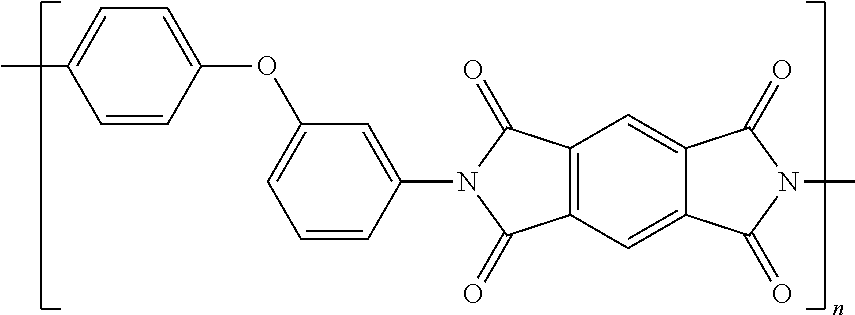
C1=CC(OC2=CC=CC(N3C(=O)C4=C(C3=O)C=C3C(=C4)C(=O)N(C)C3=O)=C2)=CC=C1C
